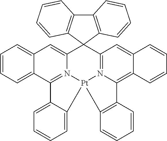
C12=N3C(=CC4=CC=CC=C14)C1(C4=N5C(=C6C(=C4)C=CC=C6)C4=C(C=CC=C4)[Pt]35C3=CC=CC=C23)C2=C(C3=C1C=CC=C3)C=CC=C2
